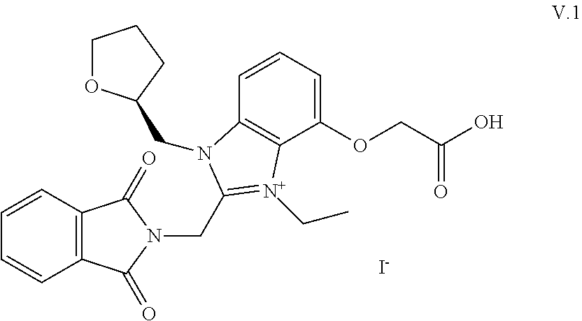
C1=CC=C(OCC(O)=O)C2=C1N(CC1OCCC1)C(CN1C(=O)C3=C(C1=O)C=CC=C3)=[N+]2CC.[I-]
